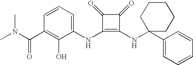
CN(C(C1=C(O)C(NC2=C(NC3(C4=CC=CC=C4)CCCCC3)C(=O)C2=O)=CC=C1)=O)C
